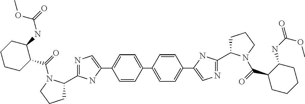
C1=C(C2=CC=C(C3=CN=C(C4CCCN4C(=O)C4CCCCC4NC(=O)OC)N3)C=C2)C=CC(C2=CN=C(C3CCCN3C(C3CCCCC3NC(=O)OC)=O)N2)=C1
